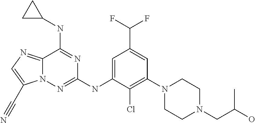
C12=NC=C(C#N)N1N=C(NC1=CC(C(F)F)=CC(N3CCN(CC(O)C)CC3)=C1Cl)N=C2NC1CC1
